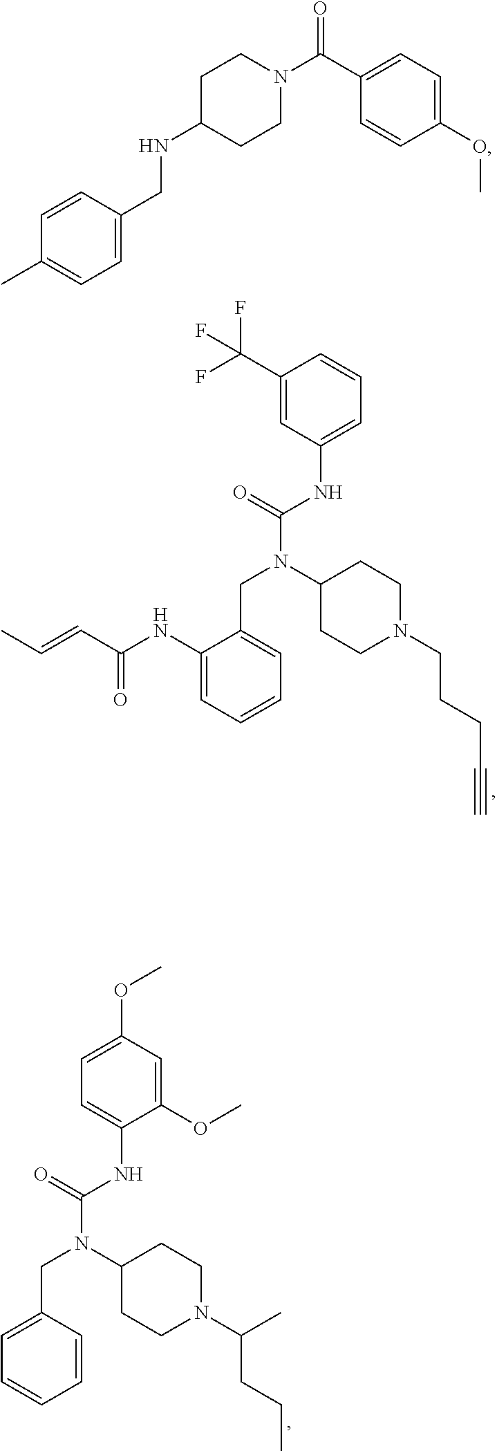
C(N(C(NC1=CC=CC(C(F)(F)F)=C1)=O)C1CCN(CCCC#C)CC1)C1=CC=CC=C1NC(C=CC)=O.C(N(C(NC1=CC=C(OC)C=C1OC)=O)C1CCN(C(CCC)C)CC1)C1=CC=CC=C1.C1(CNC2CCN(C(C3=CC=C(OC)C=C3)=O)CC2)=CC=C(C)C=C1
